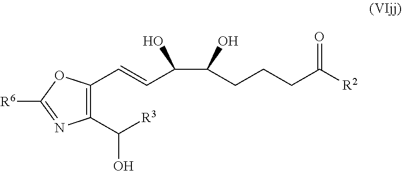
C1(C([R3])O)=C(C=CC(O)C(O)CCCC([R2])=O)OC([R6])=N1
